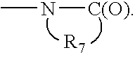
CN[C(O)]
